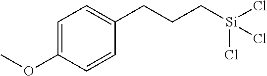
C1=C(OC)C=CC(CCC[Si](Cl)(Cl)Cl)=C1
